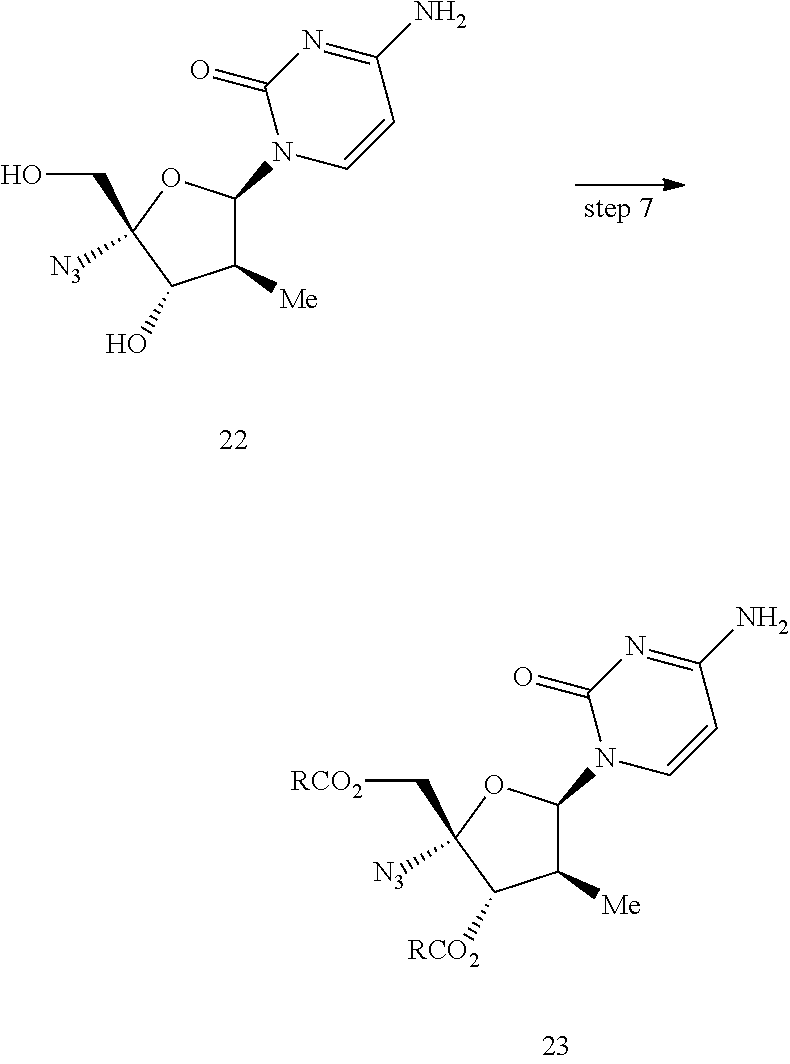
C1([Me])C([RCO2])C(C[RCO2])([N3])OC1N1C=CC(N)=NC1=O.C1([Me])C(O)C(CO)([N3])OC1N1C=CC(N)=NC1=O
